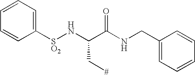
C1=CC=C([SO2]NC(C(NCC2=CC=CC=C2)=O)C[#])C=C1
